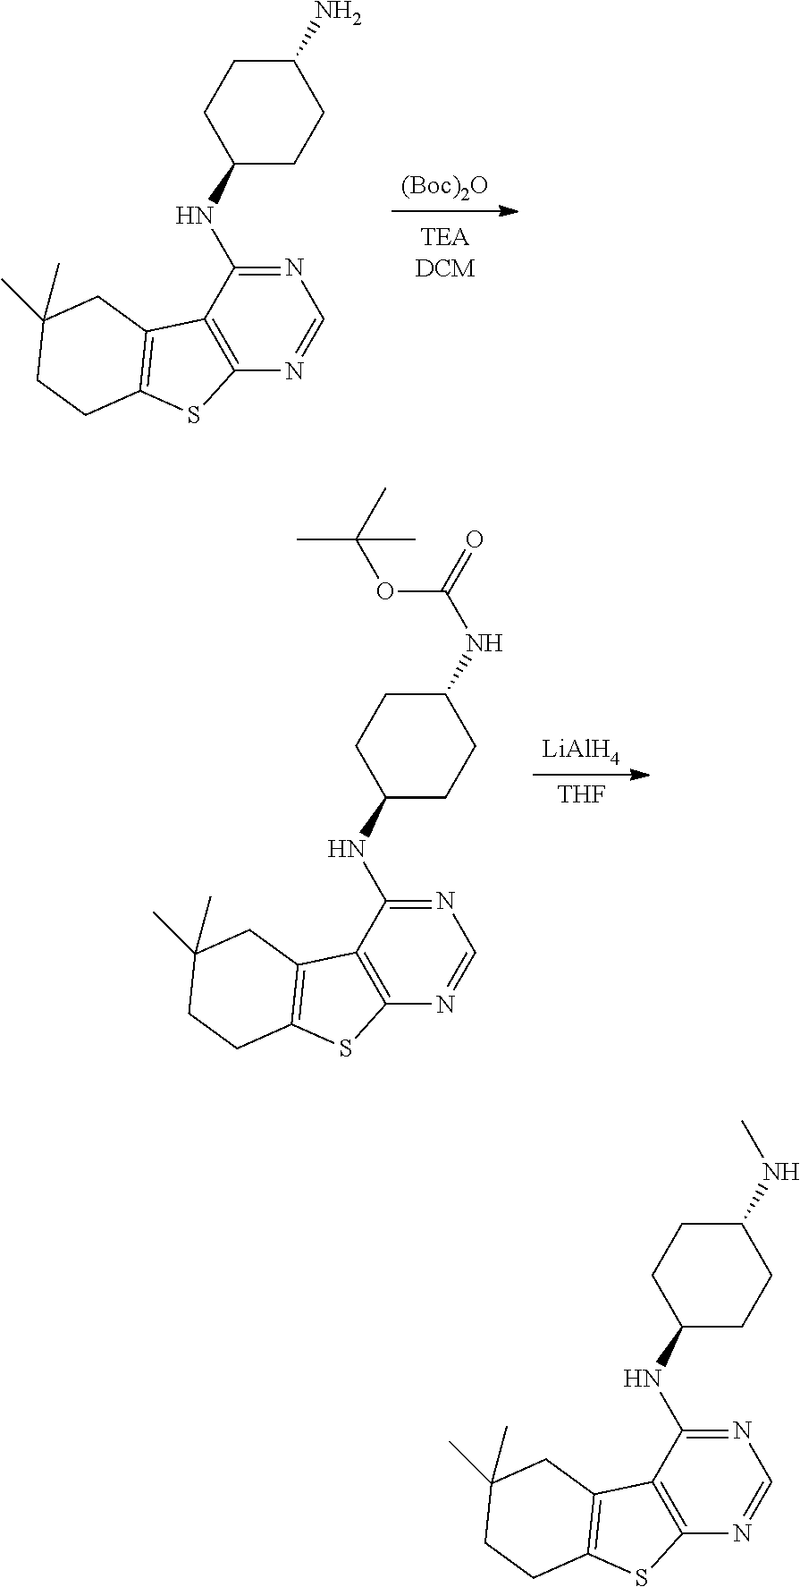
[(Boc)2O].N1=C(NC2CCC(N)CC2)C2=C(N=C1)SC1=C2CC(C)(C)CC1.[LiAlH4].[THF].N1=C(NC2CCC(NC(=O)OC(C)(C)C)CC2)C2=C(N=C1)SC1=C2CC(C)(C)CC1.N1=C(NC2CCC(NC)CC2)C2=C(N=C1)SC1=C2CC(C)(C)CC1
